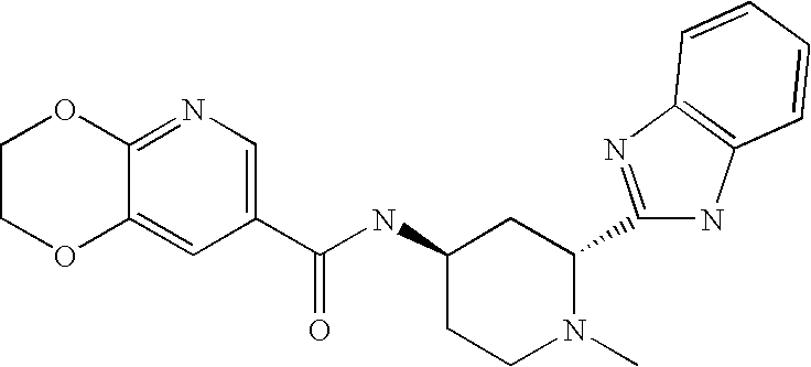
C1(C(NC2CCN(C)C(C3=NC4=C(N3)C=CC=C4)C2)=O)=CN=C2C(=C1)OCCO2
